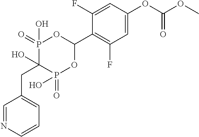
C1=C(OC(OC)=O)C=C(F)C(C2OP(=O)(O)C(O)(CC3=CC=CN=C3)P(=O)(O)O2)=C1F
